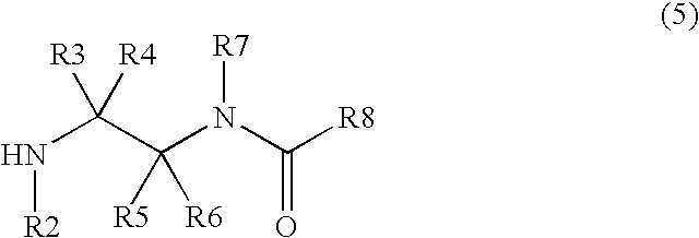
N(C(C([R5])([R6])N([R7])C([R8])=O)([R3])[R4])[R2]
